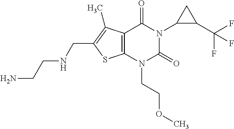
C12=C(N(CCOC)C(=O)N(C3C(C(F)(F)F)C3)C1=O)SC(CNCCN)=C2C
